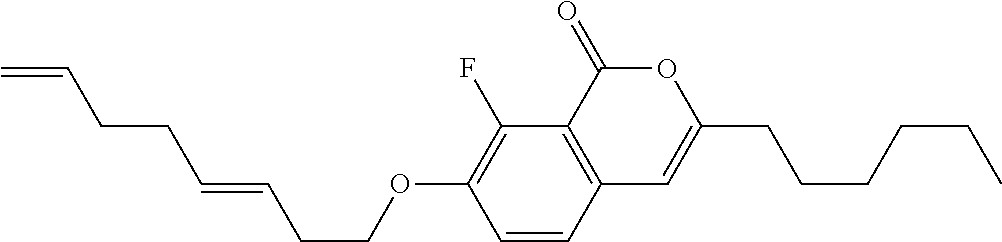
C1=CC2=C(C(F)=C1OCCC=CCCC=C)C(=O)OC(CCCCCC)=C2
